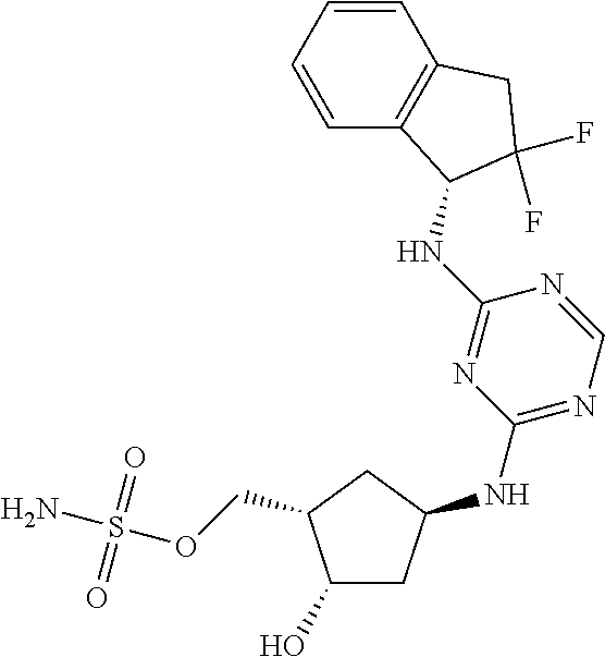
OC1CC(NC2=NC=NC(NC3C4=C(C=CC=C4)CC3(F)F)=N2)CC1COS(N)(=O)=O
